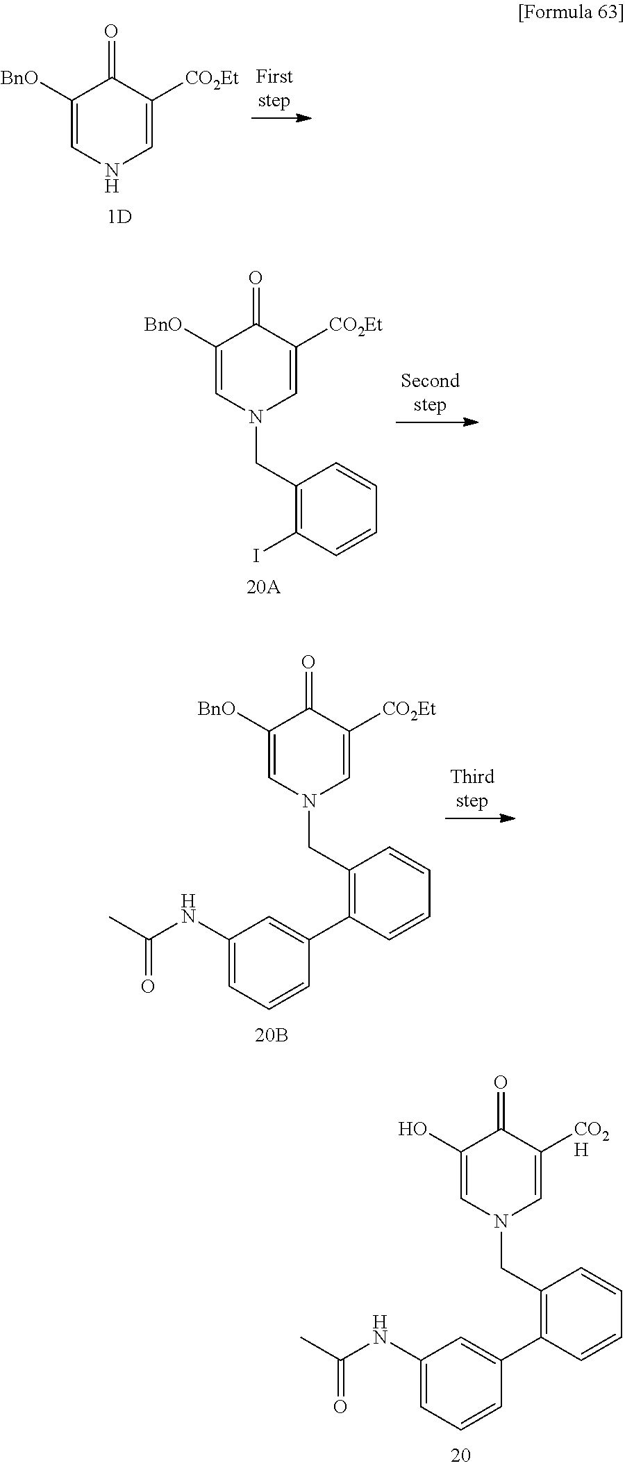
C1(O)=CN(CC2=C(C3=CC(NC(C)=O)=CC=C3)C=CC=C2)C=C([CO2H])C1=O.C1([BnO])=CNC=C([CO2Et])C1=O.C1([BnO])=CN(CC2=C(I)C=CC=C2)C=C([CO2Et])C1=O.C1([BnO])=CN(CC2=C(C3=CC(NC(C)=O)=CC=C3)C=CC=C2)C=C([CO2Et])C1=O
